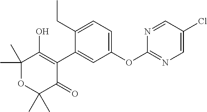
C1(C2=CC(OC3=NC=C(Cl)C=N3)=CC=C2CC)=C(O)C(C)(C)OC(C)(C)C1=O
